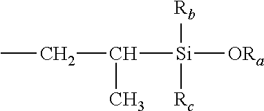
C(C([Si]([ORa])([Rb])[Rc])C)C
